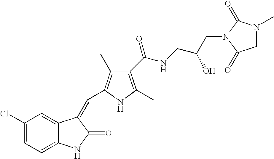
C1(Cl)=CC=C2C(=C1)C(=CC1=C(C)C(C(NCC(CN3C(=O)N(C)CC3=O)O)=O)=C(C)N1)C(=O)N2
